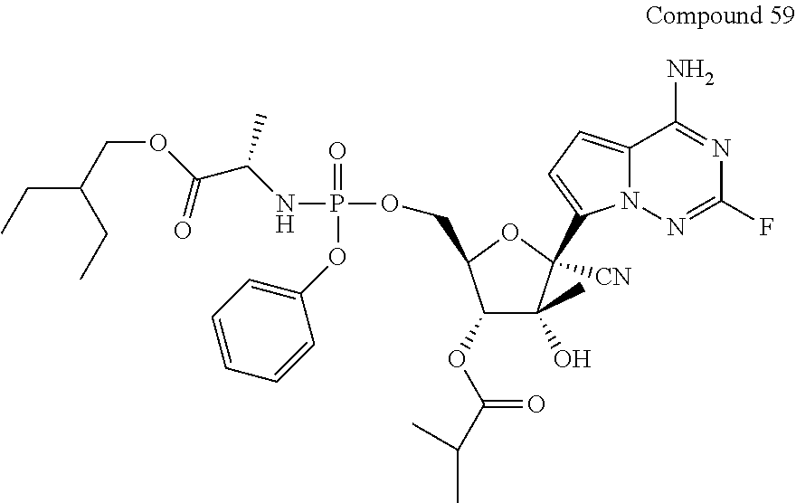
C12=CC=C(C3([CN])OC(COP(NC(C(OCC(CC)CC)=O)C)(=O)OC4=CC=CC=C4)C(OC(C(C)C)=O)C3(O)C)N1N=C(F)N=C2N
